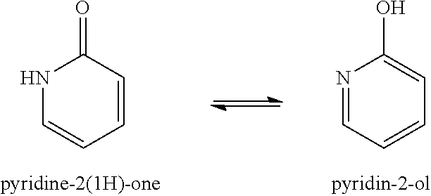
C1=CC=CC(=O)N1.C1=NC(O)=CC=C1
